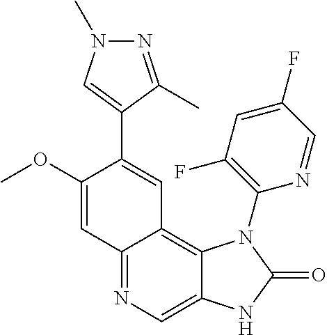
N1=C(C)C(C2=CC3=C4C(=CN=C3C=C2OC)NC(=O)N4C2=C(F)C=C(F)C=N2)=CN1C
